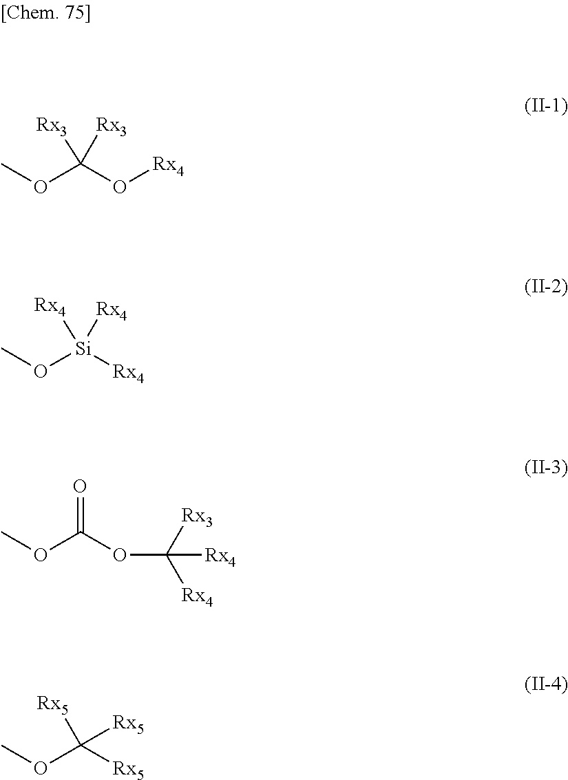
COC(O[Rx4])([Rx3])[Rx3].CO[Si]([Rx4])([Rx4])[Rx4].COC(OC([Rx3])([Rx4])[Rx4])=O.COC([Rx5])([Rx5])[Rx5]
